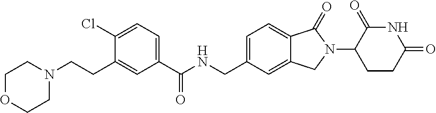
C1OCCN(CCC2=CC(C(NCC3=CC=C4C(=C3)CN(C3CCC(=O)NC3=O)C4=O)=O)=CC=C2Cl)C1
